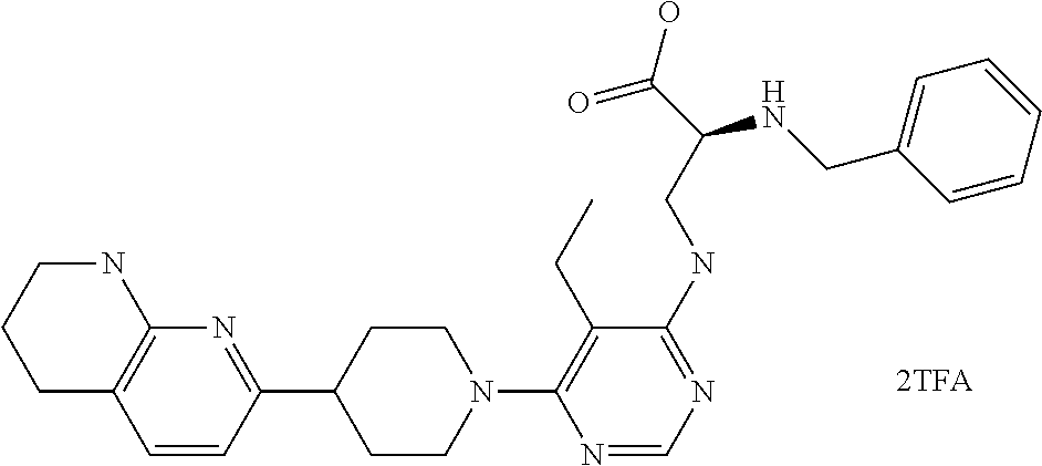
C1C2=C(NCC1)N=C(C1CCN(C3=C(CC)C(NCC(C(O)=O)NCC4=CC=CC=C4)=NC=N3)CC1)C=C2
